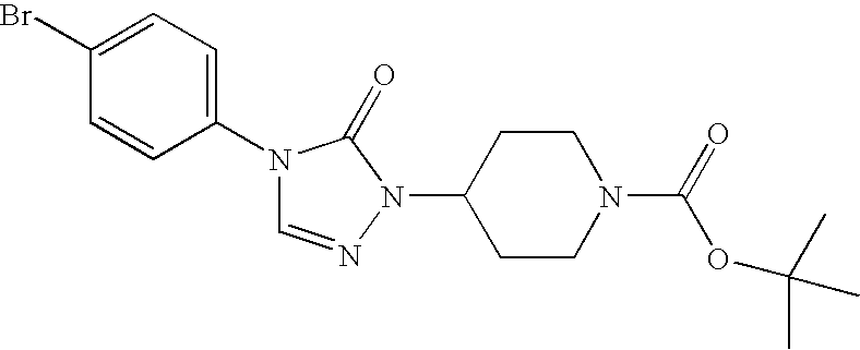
C1(N2C=NN(C3CCN(C(=O)OC(C)(C)C)CC3)C2=O)=CC=C(Br)C=C1
